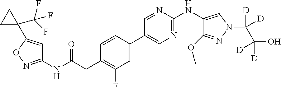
C1(NC(=O)CC2=C(F)C=C(C3=CN=C(NC4=CN(C(C(O)([D])[D])([D])[D])N=C4OC)N=C3)C=C2)=NOC(C2(C(F)(F)F)CC2)=C1
